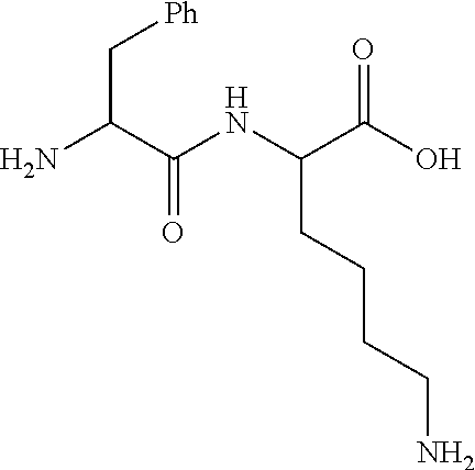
NC(C(NC(C(O)=O)CCCCN)=O)C[Ph]
